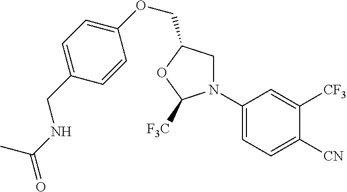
C1(N2CC(COC3=CC=C(CNC(=O)C)C=C3)OC2[F3C])=CC=C([CN])C([CF3])=C1
